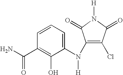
C1=CC=C(N(C2=C(Cl)C(=O)N([H])C2=O)[H])C(O)=C1C(N)=O
